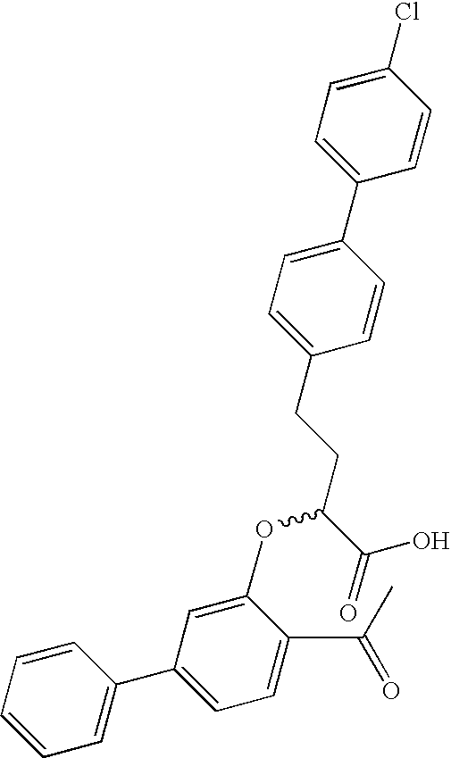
C1(Cl)=CC=C(C2=CC=C(CCC(C(O)=O)OC3=CC(C4=CC=CC=C4)=CC=C3C(C)=O)C=C2)C=C1
